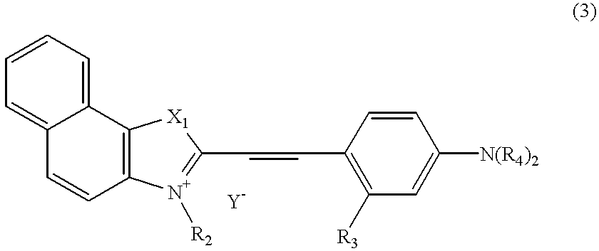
C12=CC=CC=C1C1=C(C=C2)[N+]([R2])=C(C=CC2=C([R3])C=C([N(R4)2])C=C2)[X1]1.[Y]
